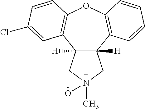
C12([H])C([H])(C3=C(OC4=C1C=C(Cl)C=C4)C=CC=C3)CN(C)(O)C2
